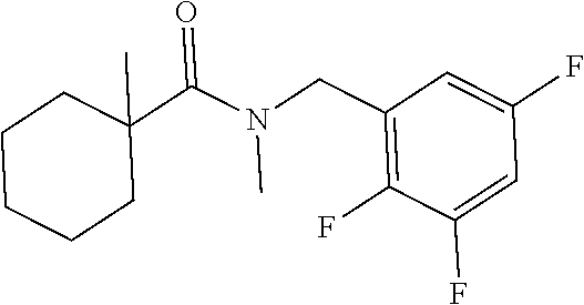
C1(F)=CC(CN(C(C2(C)CCCCC2)=O)C)=C(F)C(F)=C1
